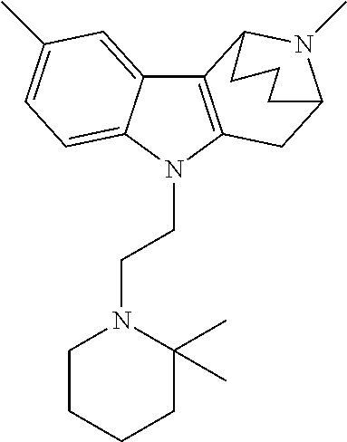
C12=C(N(CCN3CCCCC3(C)C)C3=CC=C(C)C=C13)CC1N(C)C2CCC1
